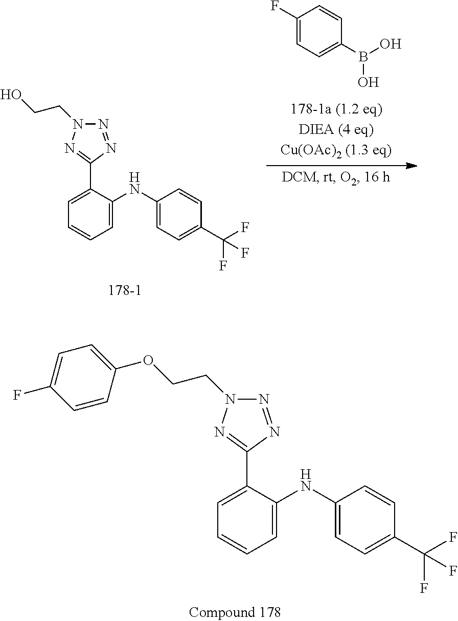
C1=C(C2=NN(CCOC3=CC=C(F)C=C3)N=N2)C(NC2=CC=C(C(F)(F)F)C=C2)=CC=C1.C1=C(C2=NN(CCO)N=N2)C(NC2=CC=C(C(F)(F)F)C=C2)=CC=C1.C1(F)=CC=C(B(O)O)C=C1
